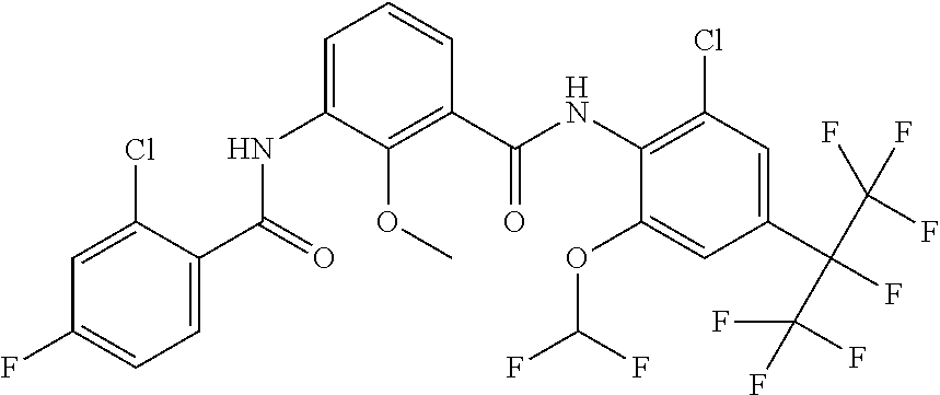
C1=C(Cl)C(C(=O)NC2=CC=CC(C(NC3=C(Cl)C=C(C(C(F)(F)F)(C(F)(F)F)F)C=C3OC(F)F)=O)=C2OC)=CC=C1F
